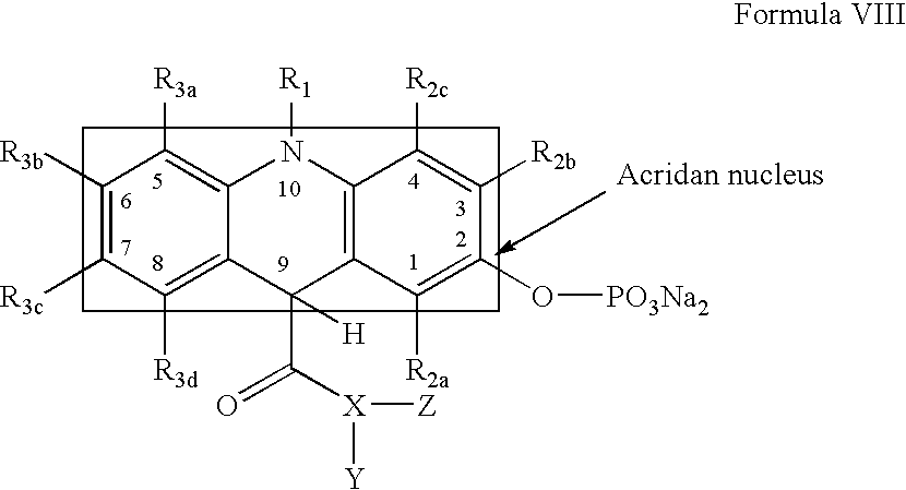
C1([R3b])=C([R3c])C([R3d])=C2C(=C1[R3a])N([R1])C1=C(C2(C([X]([Z])[Y])=O)[H])C([R2a])=C(O[PO3Na2])C([R2b])=C1[R2c]
